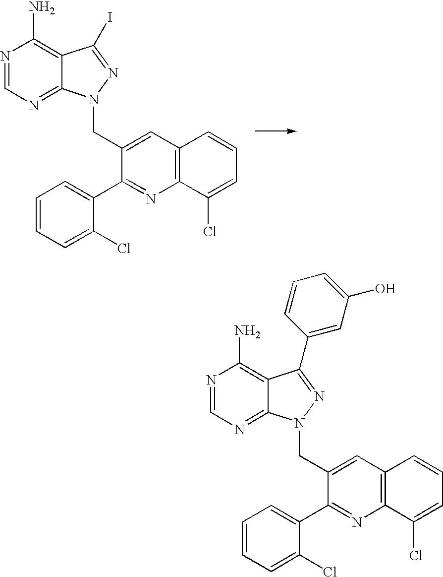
C1(CN2C3=NC=NC(N)=C3C(I)=N2)=CC2=C(N=C1C1=CC=CC=C1Cl)C(Cl)=CC=C2.C1(CN2C3=NC=NC(N)=C3C(C3=CC(O)=CC=C3)=N2)=CC2=C(N=C1C1=CC=CC=C1Cl)C(Cl)=CC=C2
